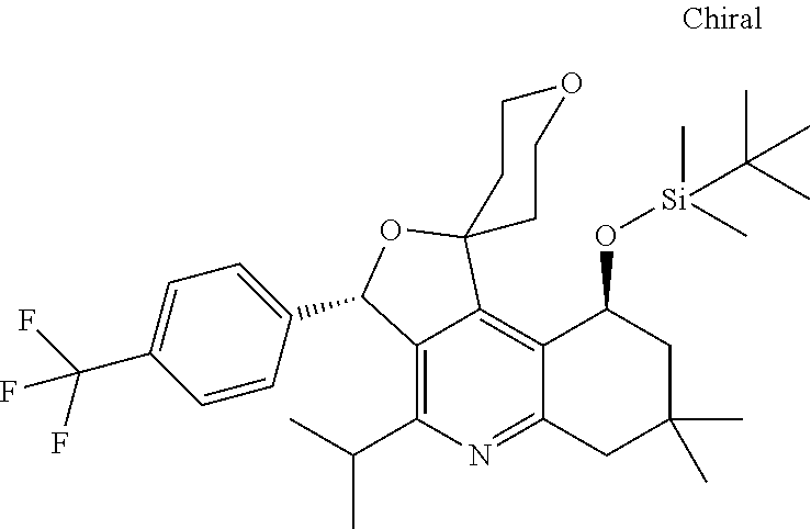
C1=C(C(F)(F)F)C=CC(C2C3=C(C(C)C)N=C4C(=C3C3(O2)CCOCC3)C(O[Si](C)(C(C)(C)C)C)CC(C)(C)C4)=C1
